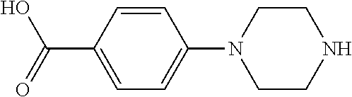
C1=C(C(=O)O)C=CC(N2CCNCC2)=C1
